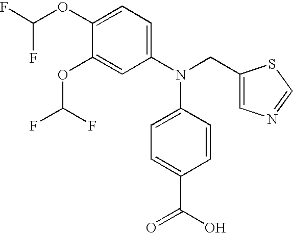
C1(OC(F)F)=CC=C(N(CC2=CN=CS2)C2=CC=C(C(=O)O)C=C2)C=C1OC(F)F
